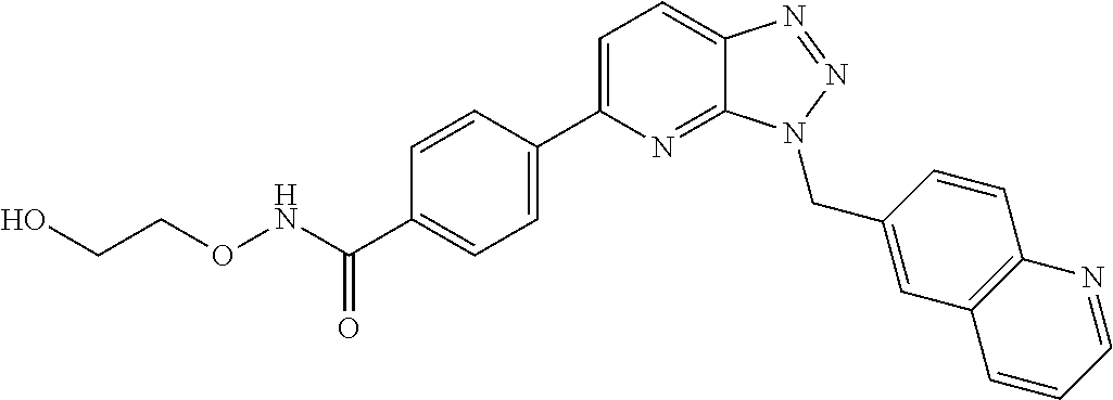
C1=C(C2=CC=C(C(=O)NOCCO)C=C2)N=C2C(=C1)N=NN2CC1=CC2=C(C=C1)N=CC=C2
